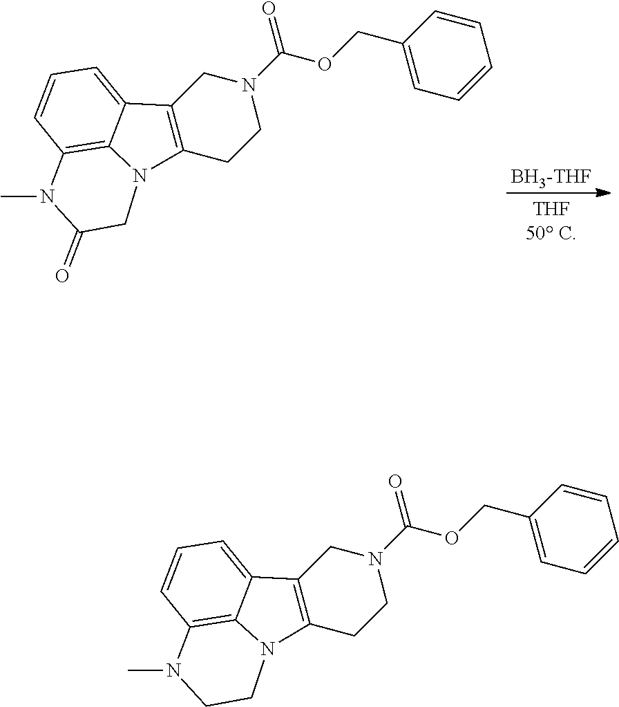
[BH3-THF].N1(C(OCC2=CC=CC=C2)=O)CC2=C(CC1)N1C3=C(C=CC=C23)N(C)C(=O)C1.N1(C(OCC2=CC=CC=C2)=O)CC2=C(CC1)N1C3=C(C=CC=C23)N(C)CC1
